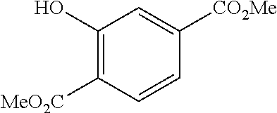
C1(O)=C([MeO2C])C=CC([CO2Me])=C1
